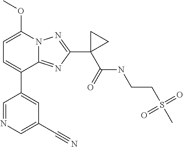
C1=NC=C(C#N)C=C1C1=CC=C(OC)N2C1=NC(C1(C(NCCS(C)(=O)=O)=O)CC1)=N2
